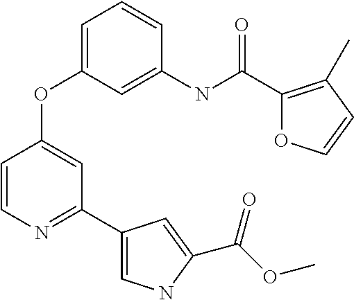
C1=CN=C(C2=CNC(C(OC)=O)=C2)C=C1OC1=CC=CC(NC(=O)C2=C(C)C=CO2)=C1
